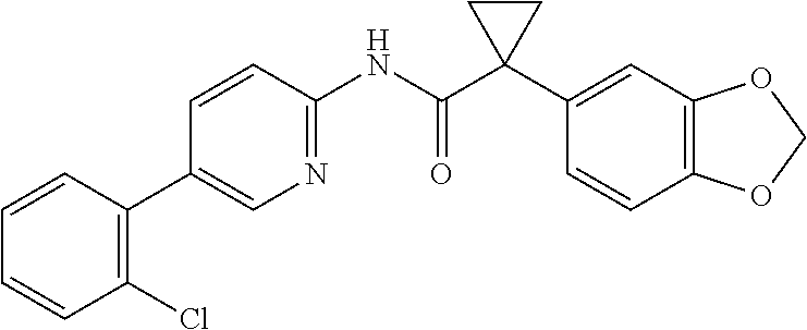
C1=CC(NC(C2(C3=CC4=C(C=C3)OCO4)CC2)=O)=NC=C1C1=C(Cl)C=CC=C1
